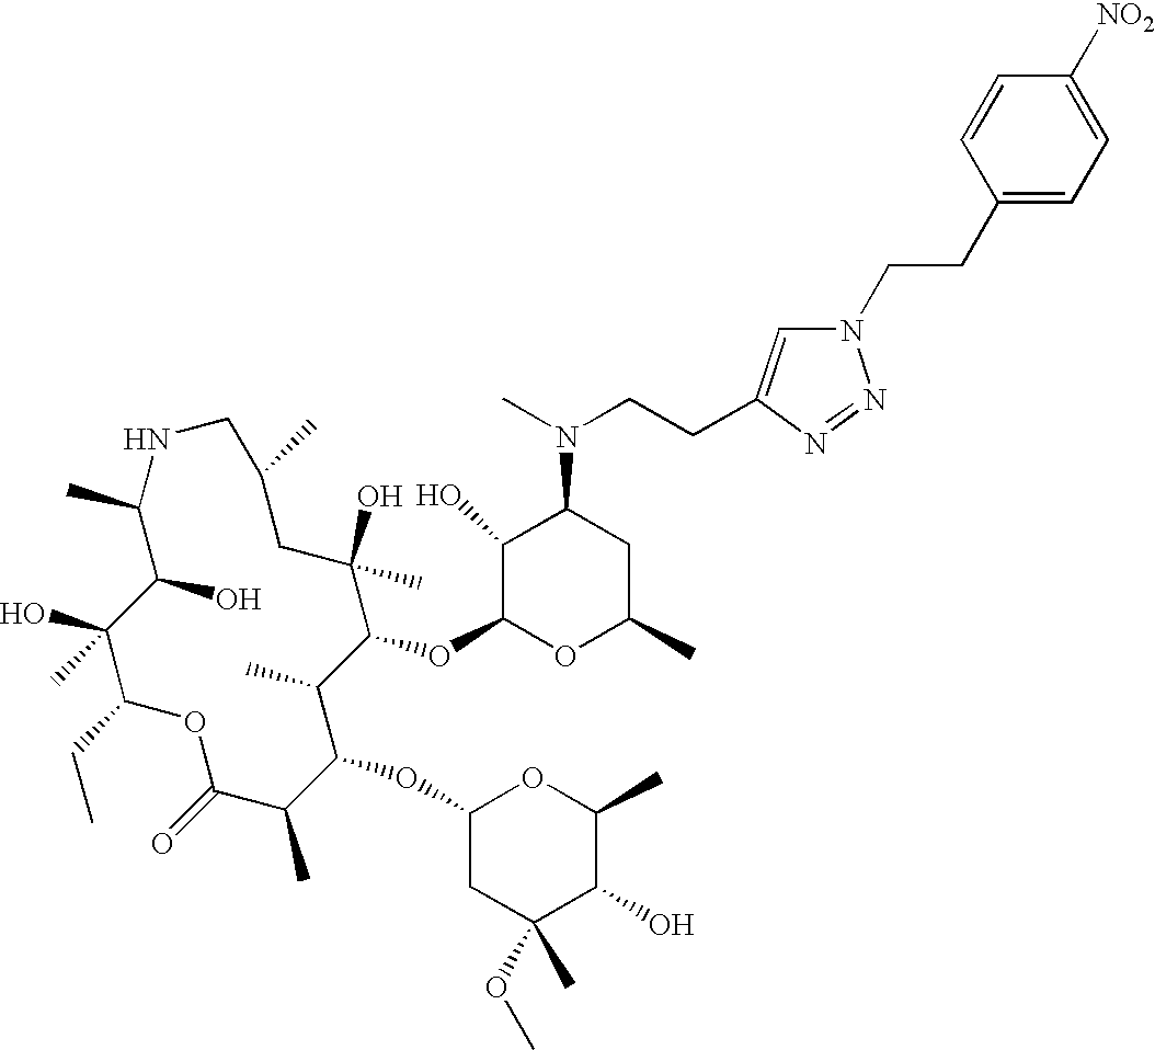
OC1C(C)NCC(C)CC(O)(C)C(OC2OC(C)CC(N(C)CCC3=CN(CCC4=CC=C([NO2])C=C4)N=N3)C2O)C(C)C(OC2CC(C)(OC)C(O)C(C)O2)C(C)C(=O)OC(CC)C1(O)C
